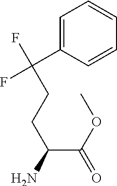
C1=CC=CC(C(F)(F)CCC(N)C(OC)=O)=C1
